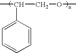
CC(COC)C1=CC=CC=C1
